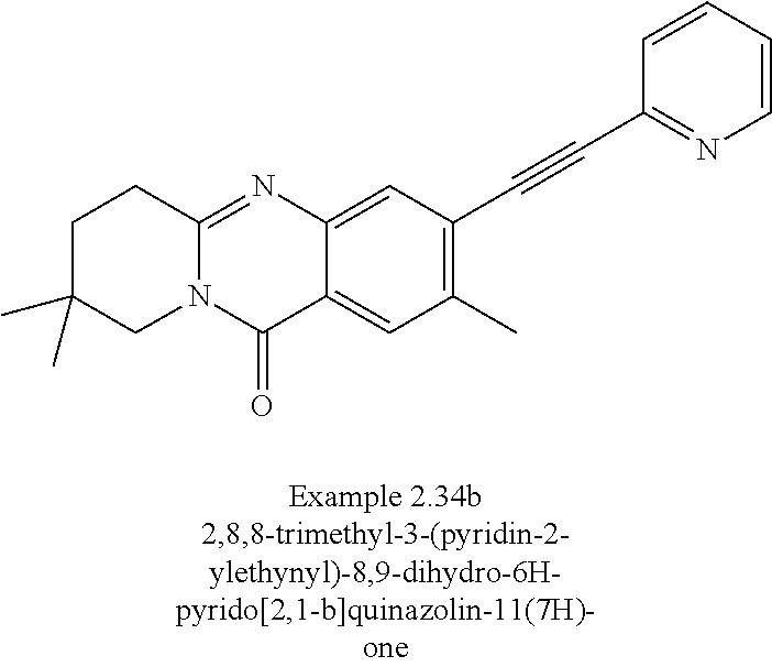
N12C(=NC3=CC(C#CC4=NC=CC=C4)=C(C)C=C3C1=O)CCC(C)(C)C2
